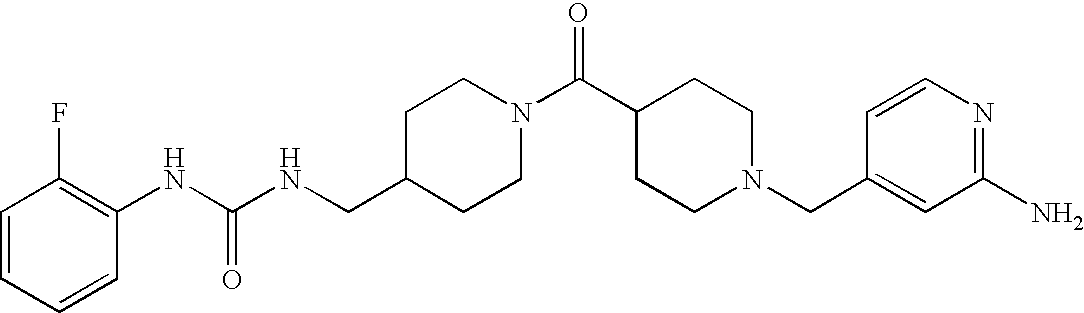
C1(CNC(NC2=C(F)C=CC=C2)=O)CCN(C(C2CCN(CC3=CC(N)=NC=C3)CC2)=O)CC1
